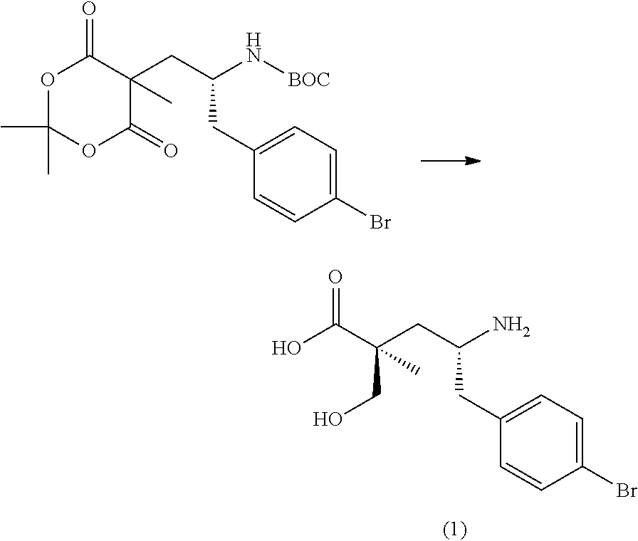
O1C(C)(C)OC(=O)C(C)(CC(N[BOC])CC2=CC=C(Br)C=C2)C1=O.OC(C(CO)(C)CC(N)CC1=CC=C(Br)C=C1)=O
